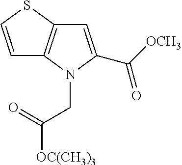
[OC(CH3)3]C(CN1C(C([OCH3])=O)=CC2=C1C=CS2)=O
